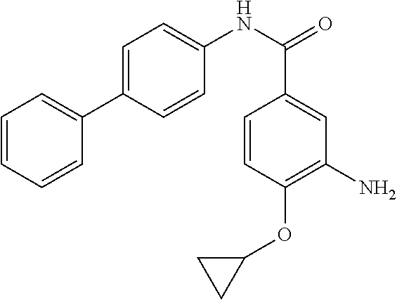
C1=CC=CC(C2=CC=C(NC(=O)C3=CC(N)=C(OC4CC4)C=C3)C=C2)=C1
